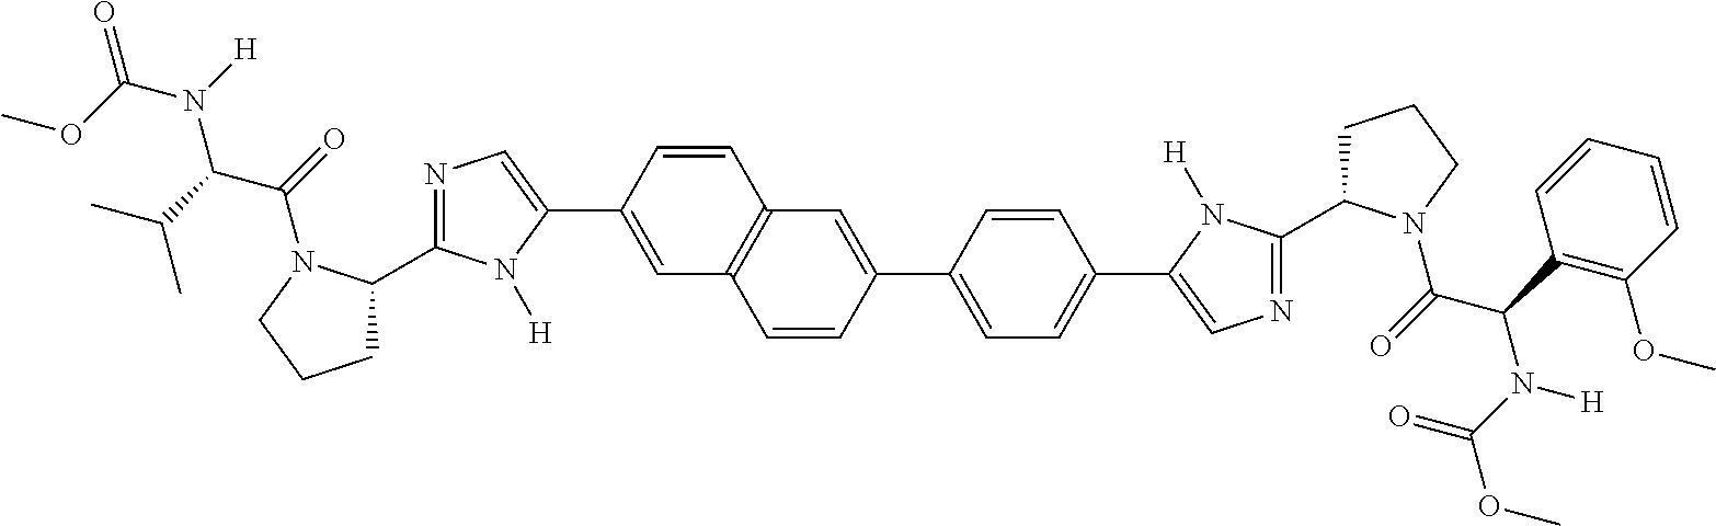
COC(=O)N(C(C(=O)N1C(C2=NC=C(C3=CC4=C(C=C3)C=C(C3=CC=C(C5=CN=C(C6CCCN6C(=O)C(C6=C(OC)C=CC=C6)N(C(=O)OC)[H])N5[H])C=C3)C=C4)N2[H])CCC1)C(C)C)[H]
